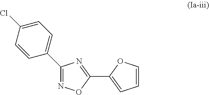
C1(C2=CC=C(Cl)C=C2)=NOC(C2=CC=CO2)=N1
